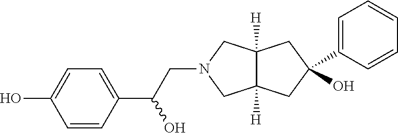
C12([H])C([H])(CC(O)(C3=CC=CC=C3)C1)CN(CC(C1=CC=C(O)C=C1)O)C2
